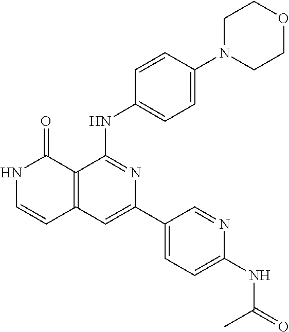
C12=C(C=C(C3=CC=C(NC(=O)C)N=C3)N=C1NC1=CC=C(N3CCOCC3)C=C1)C=CNC2=O
